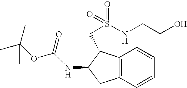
C12=C(C=CC=C1)CC(NC(OC(C)(C)C)=O)C2CS(NCCO)(=O)=O
